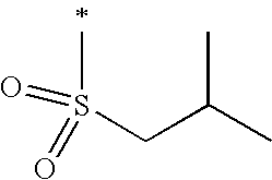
C(CS(C)(=O)=O)(C)C
